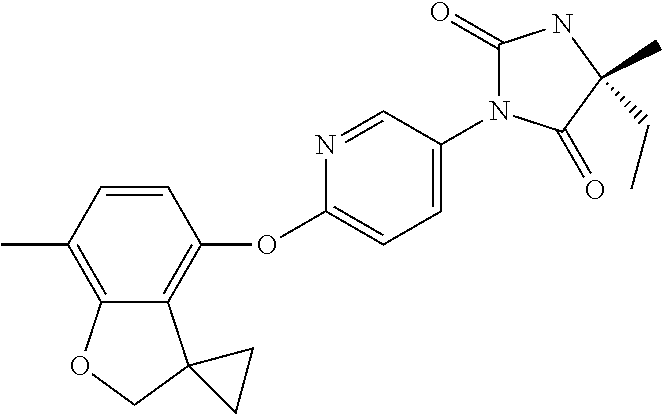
C1=CC(C)=C2C(=C1OC1=CC=C(N3C(=O)NC(CC)(C)C3=O)C=N1)C1(CO2)CC1
